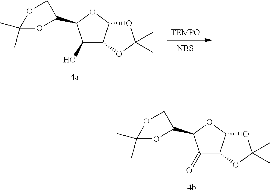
C1(=O)C2C(OC1C1COC(C)(C)O1)OC(C)(C)O2.C1(O)C2C(OC1C1COC(C)(C)O1)OC(C)(C)O2.[NBS]
